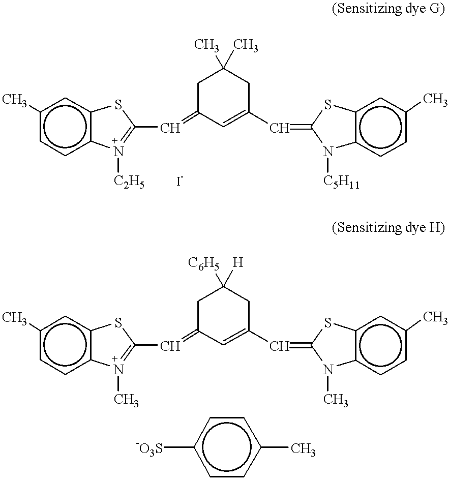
c1cc2c(cc1C)SC(C=C1C=C(C=C3N([C5H11])c4c(cc(C)cc4)S3)CC(C)(C)C1)=N2[C2H5].c1cc2c(cc1C)SC(C=C1C=C(C=C3N(C)c4c(cc(C)cc4)S3)CC([H])([C6H5])C1)=N2C.[-O3S]c1ccc(C)cc1
